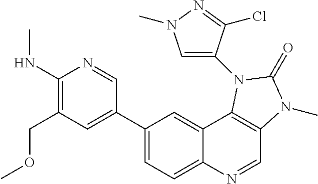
C1(NC)=C(COC)C=C(C2=CC=C3C(=C2)C2=C(C=N3)N(C)C(=O)N2C2=CN(C)N=C2Cl)C=N1
